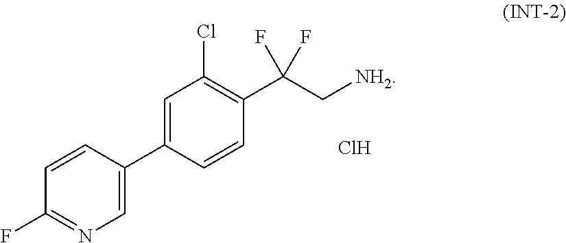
C1=C(C2=CC(Cl)=C(C(C[NH2])(F)F)C=C2)C=CC(F)=N1.Cl
